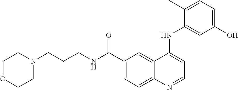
C(CNC(C1=CC=C2C(=C1)C(NC1=CC(O)=CC=C1C)=CC=N2)=O)CN1CCOCC1
